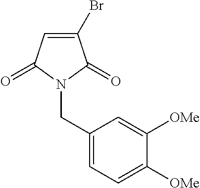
C1(CN2C(=O)C=C(Br)C2=O)=CC=C([OMe])C([OMe])=C1
